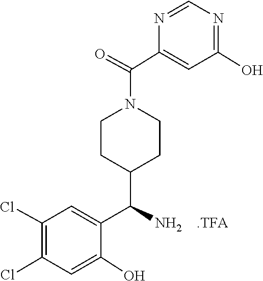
C1=C(C(=O)N2CCC(C(C3=CC(Cl)=C(Cl)C=C3O)N)CC2)N=CN=C1O.[.TFA]
